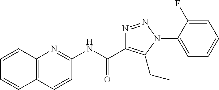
N(C(=O)C1=C(CC)N(C2=CC=CC=C2F)N=N1)C1=NC2=C(C=C1)C=CC=C2
